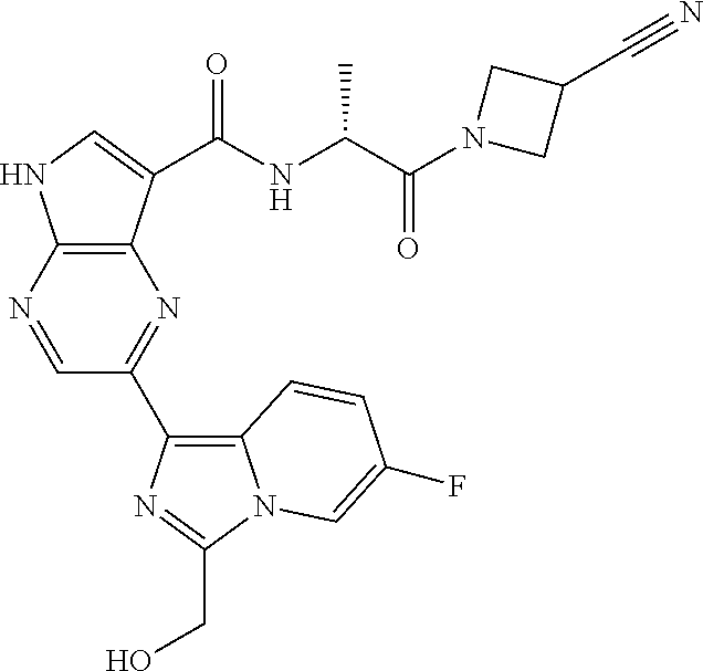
C12=C(N=CC(C3=C4N(C(CO)=N3)C=C(F)C=C4)=N1)NC=C2C(=O)NC(C(N1CC(C#N)C1)=O)C
